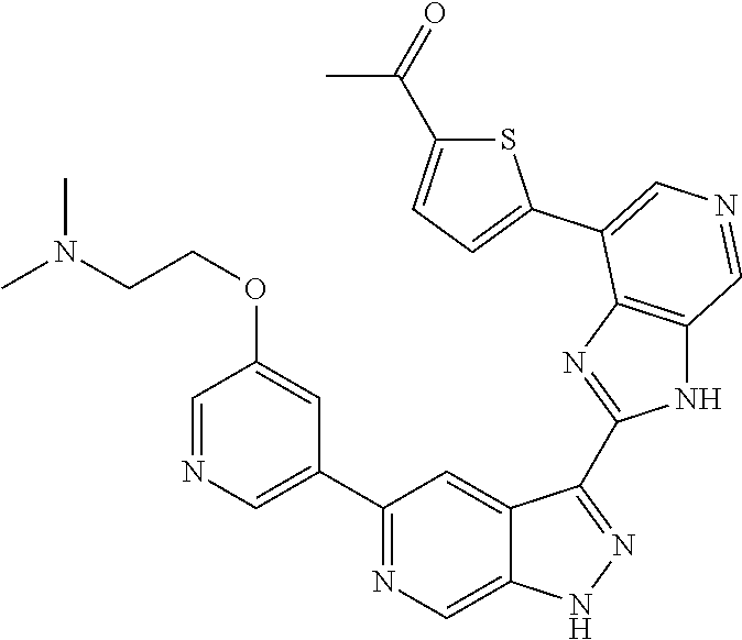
C1(C2=CN=CC(OCCN(C)C)=C2)=NC=C2C(=C1)C(C1=NC3=C(N1)C=NC=C3C1=CC=C(C(=O)C)S1)=NN2
